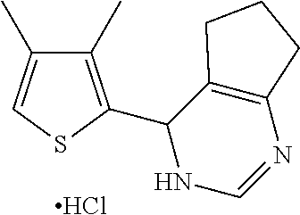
Cl.C1(C)=CSC(C2C3=C(N=CN2)CCC3)=C1C
